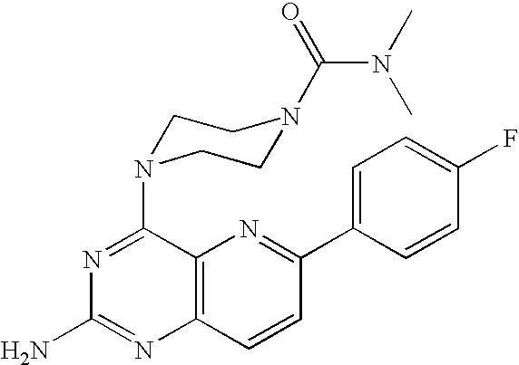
C12=C(C=CC(C3=CC=C(F)C=C3)=N1)N=C(N)N=C2N1CCN(C(=O)N(C)C)CC1
